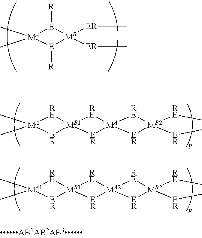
[E]1([R])[MA](C)(C)[E]([R])[MB]1([ER]C)[ER]C.[RE]1[MA](C)(C)[ER][MB1]12[RE][MA]1([ER]2)[RE][MB2]([RE]C)([ER]C)[ER]1.[RE]1[MA1](C)(C)[ER][MB1]12[RE][MA2]1([ER]2)[RE][MB2]([RE]C)([ER]C)[ER]1
